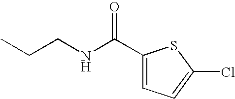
C(CNC(C1=CC=C(Cl)S1)=O)C
